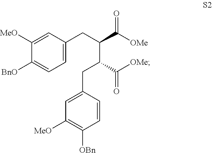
C1([MeO])=CC(CC(C(=O)[OMe])C(C(=O)[OMe])CC2=CC([MeO])=C([OBn])C=C2)=CC=C1[BnO]
